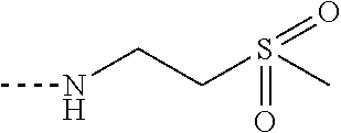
CNCCS(C)(=O)=O
